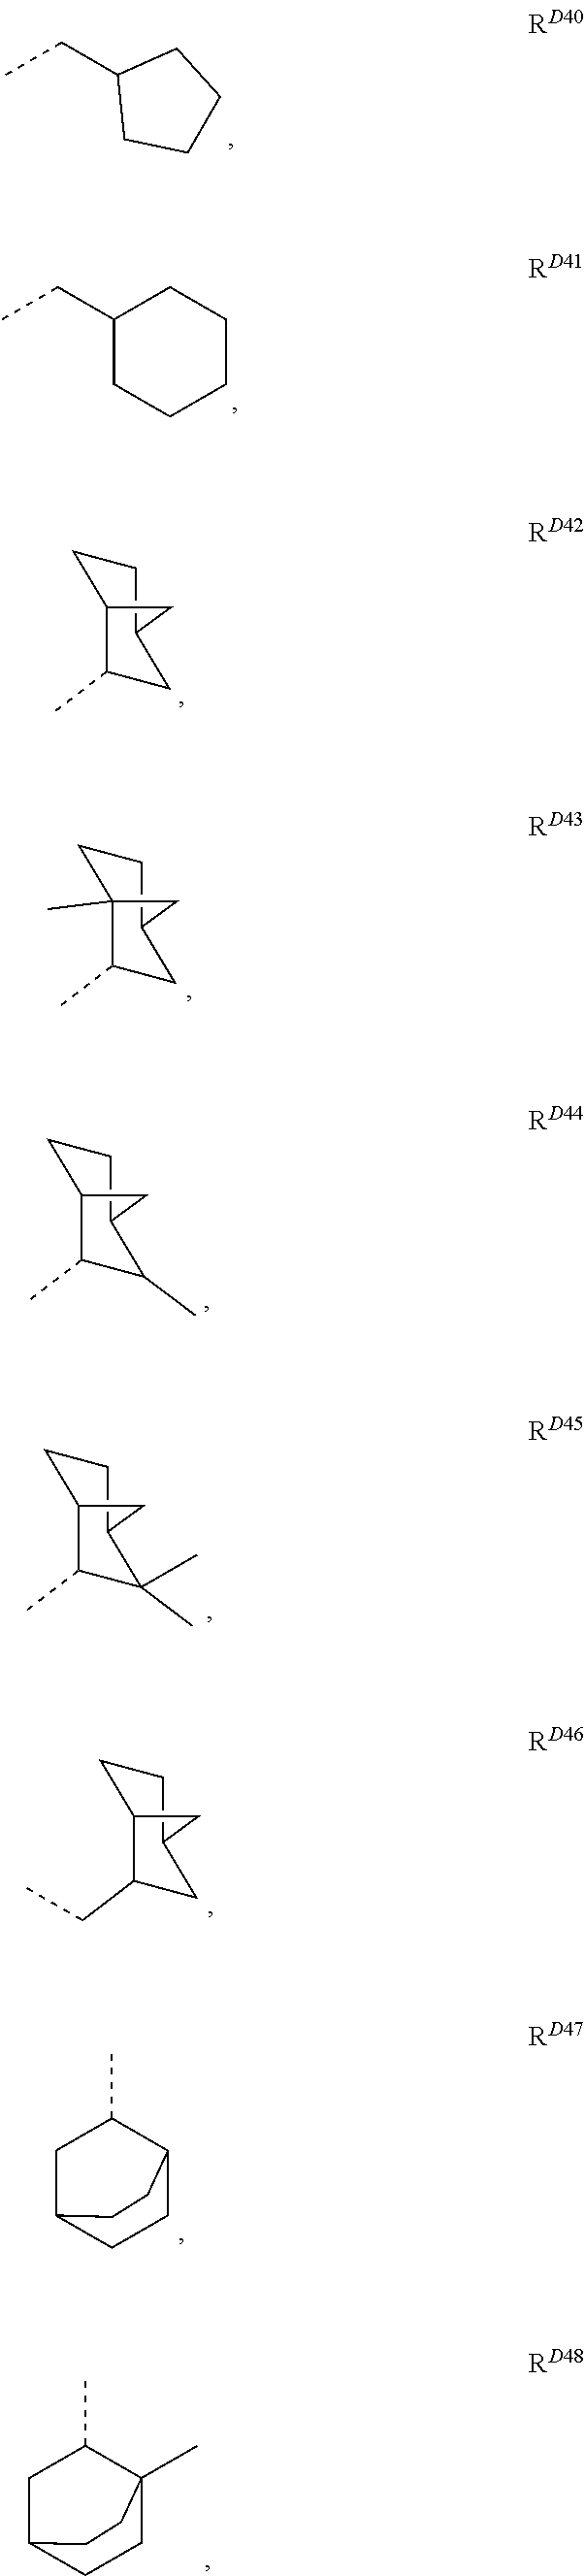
CCC1CCCC1.CCC1CCCCC1.C1(C)CC2CCC1C2.C1(C)CC2CCC1(C)C2.C1(C)C(C)C2CCC1C2.C1(C)C(C)(C)C2CCC1C2.C1(CC)CC2CCC1C2.C1C2CCC(C1C)CC2.C1C2CCC(C)(C1C)CC2
